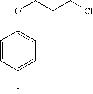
O(CCCCl)C1=CC=C(I)C=C1
